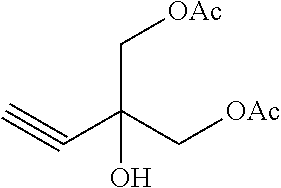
C#CC(C[OAc])(C[OAc])O
